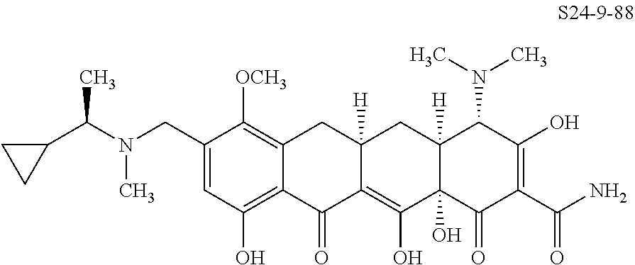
C1=C(CN(C(C2CC2)C)C)C([OCH3])=C2C(=C1O)C(=O)C1=C(O)C3(O)C([H])(CC1([H])C2)C(N(C)C)C(O)=C(C(N)=O)C3=O
